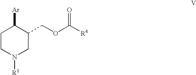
C1CN([R1])CC(COC([R4])=O)C1[Ar]
